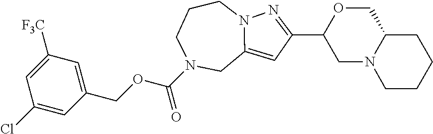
C1CCN(C(OCC2=CC([F3C])=CC(Cl)=C2)=O)CC2=CC(C3CN4C(CO3)CCCC4)=NN12
